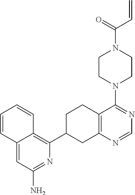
C1=CC2=CC(N)=NC(C3CC4=C(CC3)C(N3CCN(C(=O)C=C)CC3)=NC=N4)=C2C=C1
